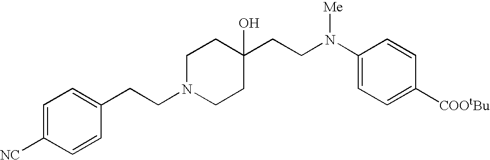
C1=C([NC])C=CC(CCN2CCC(CCN(C3=CC=C([COOtBu])C=C3)[Me])(O)CC2)=C1
